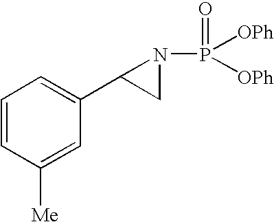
C1=CC([Me])=CC(C2CN2P([OPh])([OPh])=O)=C1
